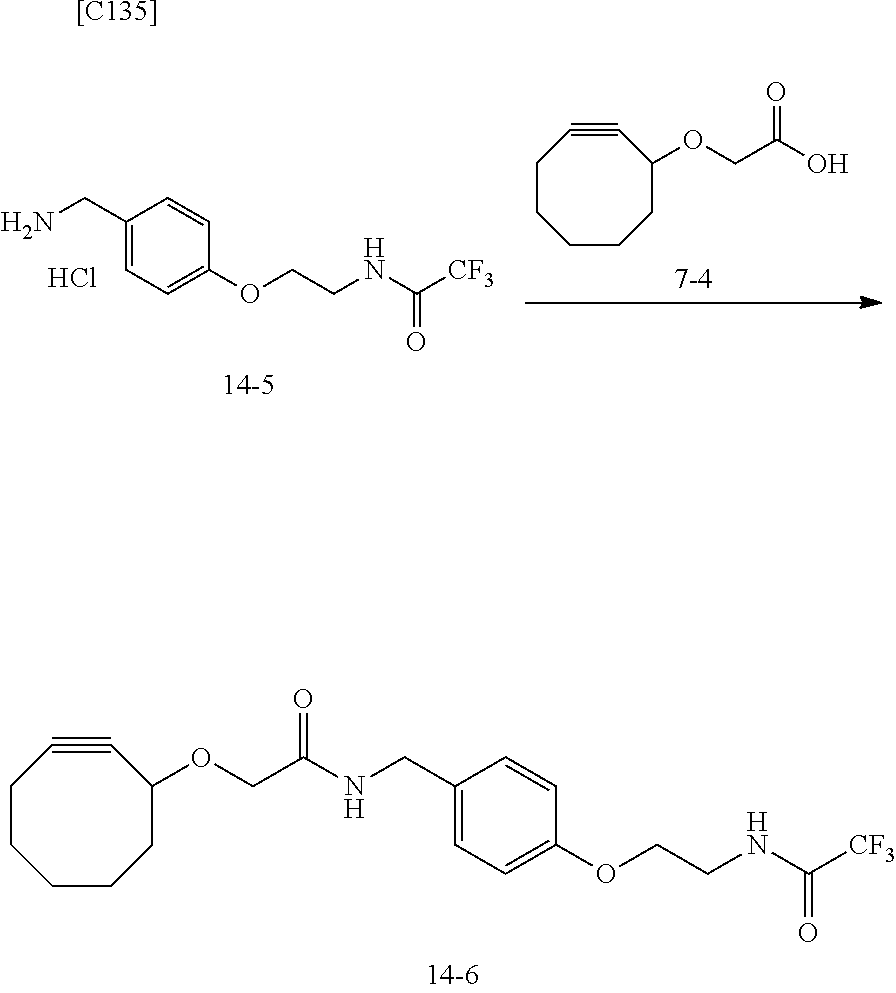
C1CCCCC(OCC(O)=O)C#C1.C1(CN)=CC=C(OCCNC([CF3])=O)C=C1.Cl.C1(CNC(COC2C#CCCCCC2)=O)=CC=C(OCCNC([CF3])=O)C=C1.[[C135]]
